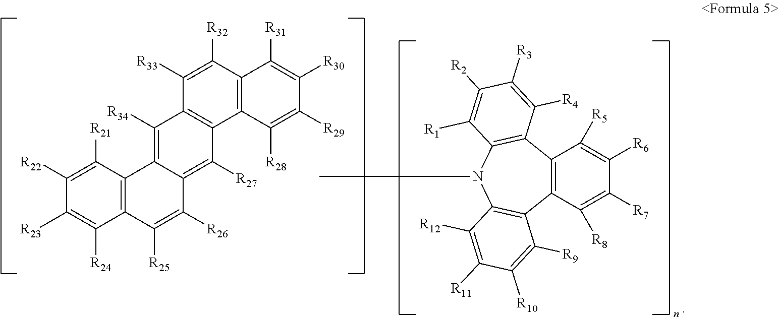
C12=C(C([R8])=C([R7])C([R6])=C1[R5])C1=C(N(C)C3=C2C([R4])=C([R3])C([R2])=C3[R1])C([R12])=C([R11])C([R10])=C1[R9].C1([R33])=C([R32])C2=C(C3=C1C([R34])=C1C(=C3[R27])C([R26])=C([R25])C3=C1C([R21])=C([R22])C([R23])=C3[R24])C([R28])=C([R29])C([R30])=C2[R31]
